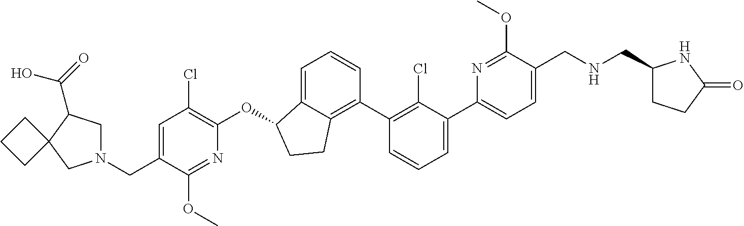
C(C1=CC(Cl)=C(OC2C3=CC=CC(C4=C(Cl)C(C5=CC=C(CNCC6CCC(=O)N6)C(OC)=N5)=CC=C4)=C3CC2)N=C1OC)N1CC(C(O)=O)C2(C1)CCC2
